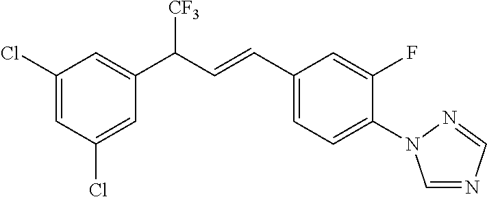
C1(Cl)=CC(Cl)=CC(C(C=CC2=CC=C(N3C=NC=N3)C(F)=C2)[CF3])=C1
